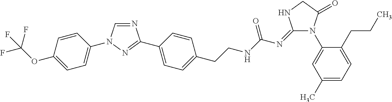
N1=CN(C2=CC=C(OC(F)(F)F)C=C2)N=C1C1=CC=C(CCNC(N=C2N(C3=CC(C)=CC=C3CCC)C(=O)CN2)=O)C=C1
